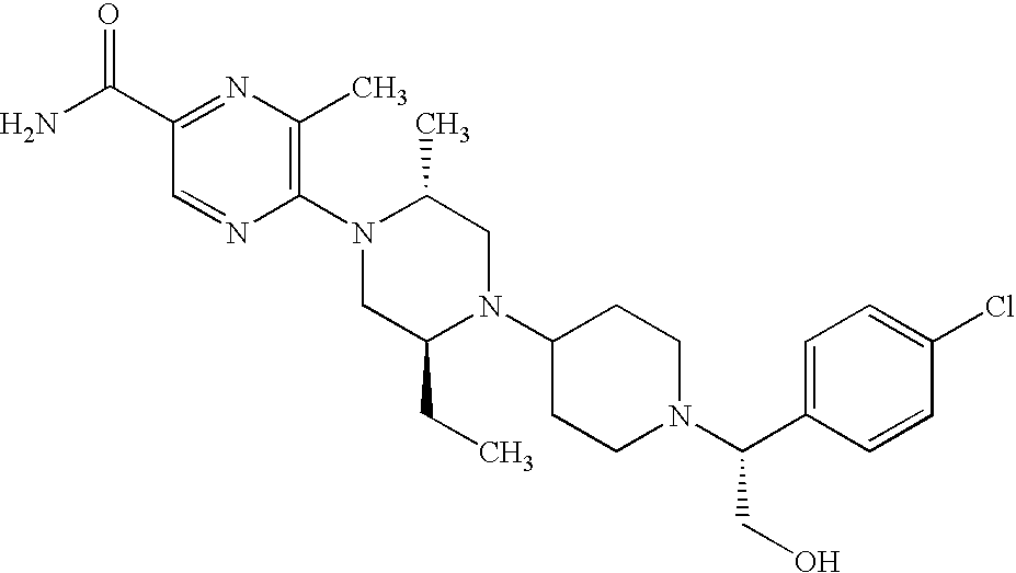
C1(C(N)=O)=NC(C)=C(N2CC(CC)N(C3CCN(C(C4=CC=C(Cl)C=C4)CO)CC3)CC2C)N=C1
